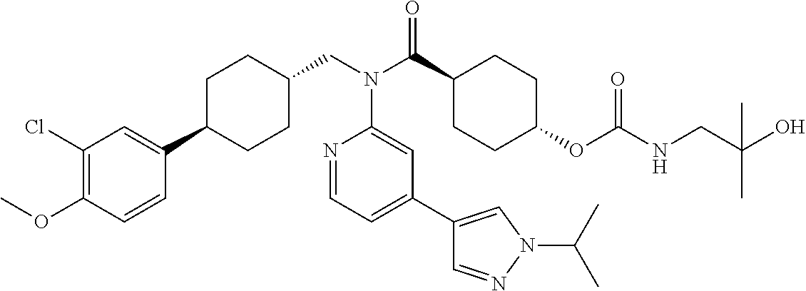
C1(Cl)=C(OC)C=CC(C2CCC(CN(C3=CC(C4=CN(C(C)C)N=C4)=CC=N3)C(=O)C3CCC(OC(=O)NCC(O)(C)C)CC3)CC2)=C1
